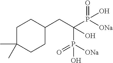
C1(CC(P([ONa])(=O)O)(P([ONa])(=O)O)O)CCC(C)(C)CC1
